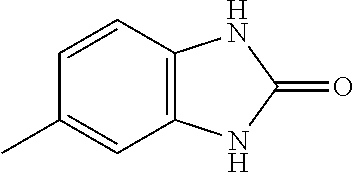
C12=C(C=C(C)C=C1)NC(=O)N2
